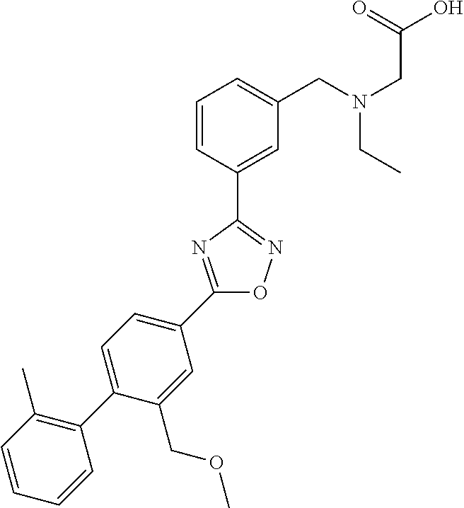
C1(C2=CC=C(C3=C(C)C=CC=C3)C(COC)=C2)=NC(C2=CC(CN(CC(O)=O)CC)=CC=C2)=NO1
